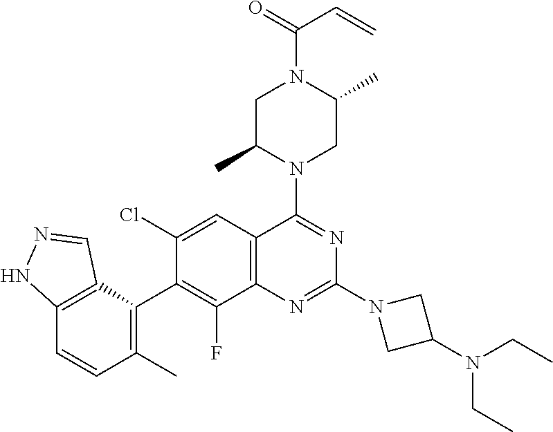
C12=C(C(C3=C(F)C4=C(C=C3Cl)C(N3CC(C)N(C(=O)C=C)CC3C)=NC(N3CC(N(CC)CC)C3)=N4)=C(C)C=C1)C=NN2
